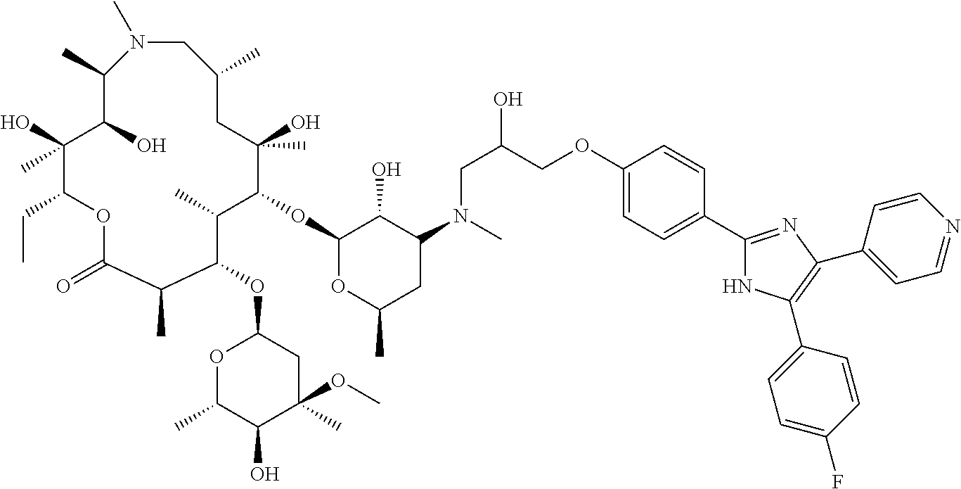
C1(OC2C(C)(O)CC(C)CN(C)C(C)C(O)C(O)(C)C(CC)OC(=O)C(C)C(OC3OC(C)C(O)C(C)(OC)C3)C2C)OC(C)CC(N(CC(COC2=CC=C(C3=NC(C4=CC=NC=C4)=C(C4=CC=C(F)C=C4)N3)C=C2)O)C)C1O
